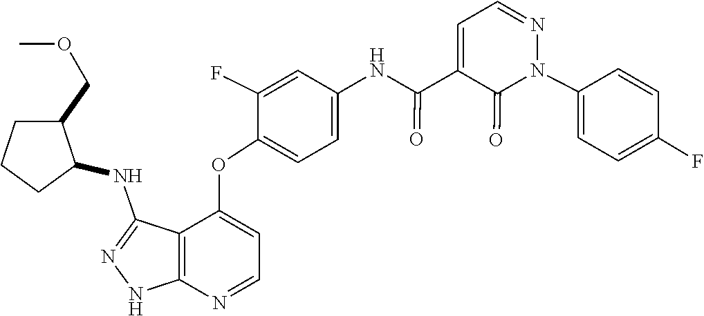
N1=CC=C(C(NC2=CC=C(OC3=CC=NC4=C3C(NC3CCCC3COC)=NN4)C(F)=C2)=O)C(=O)N1C1=CC=C(F)C=C1
